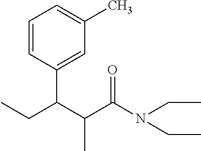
C1=CC(C(C(C(N(CC)CC)=O)C)CC)=CC(C)=C1
